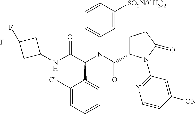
C1(NC(C(N(C(C2CCC(=O)N2C2=NC=CC([CN])=C2)=O)C2=CC=CC([SO2N(CH3)2])=C2)C2=CC=CC=C2Cl)=O)CC(F)(F)C1
